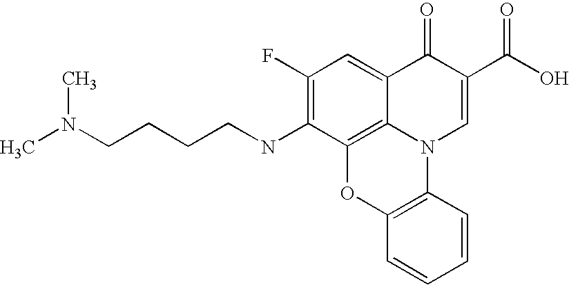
C1(F)=C(NCCCCN(C)C)C2=C3C(=C1)C(=O)C(C(O)=O)=CN3C1=C(O2)C=CC=C1
